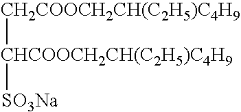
[CHCOOCH2CH(C2H5)C4H9]([CH2COOCH2CH(C2H5)C4H9])[SO3Na]
